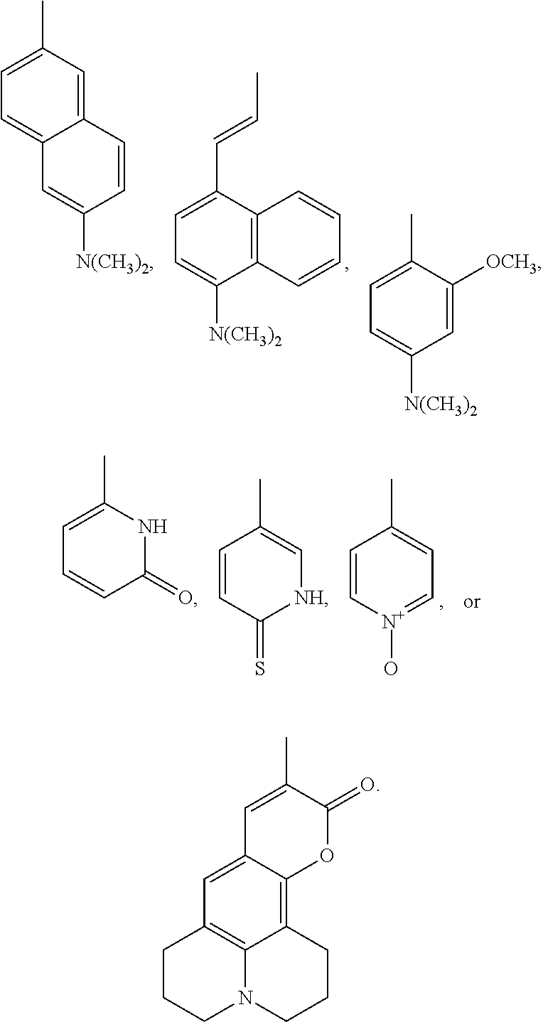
C1=C(C=CC)C2=C(C([N(CH3)2])=C1)C=CC=C2.C1=C(C)C=C2C(=C1)C=C([N(CH3)2])C=C2.C1=C(C)C([OCH3])=CC([N(CH3)2])=C1.C1=C[N+](O)=CC=C1C.C1=C(C)NC(=O)C=C1.C1=CC(=S)[NH]C=C1C.C1=C(C)C(=O)OC2=C3C4=C(C=C12)CCCN4CCC3
